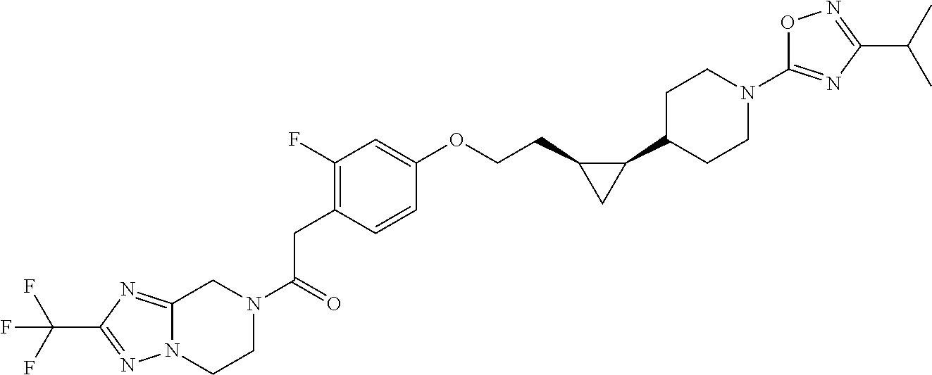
C(CC1=C(F)C=C(OCCC2C(C3CCN(C4=NC(C(C)C)=NO4)CC3)C2)C=C1)(=O)N1CCN2C(=NC(C(F)(F)F)=N2)C1
